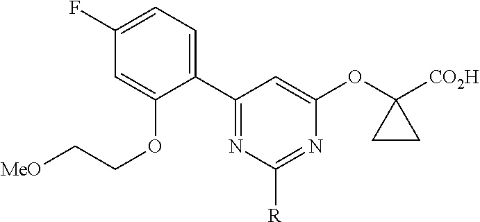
C1(C2=CC=C(F)C=C2OCC[MeO])=NC([R])=NC(OC2([CO2H])CC2)=C1
